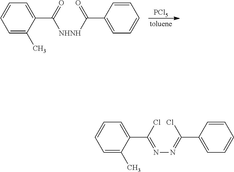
C1=C(C)C(C(=O)[NHNH]C(C2=CC=CC=C2)=O)=CC=C1.[PCl5].C1=C(C)C(C(Cl)=NN=C(C2=CC=CC=C2)Cl)=CC=C1
